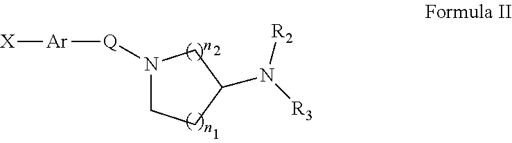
N1([Q][Ar][X])CCC(N([R3])[R2])C1
